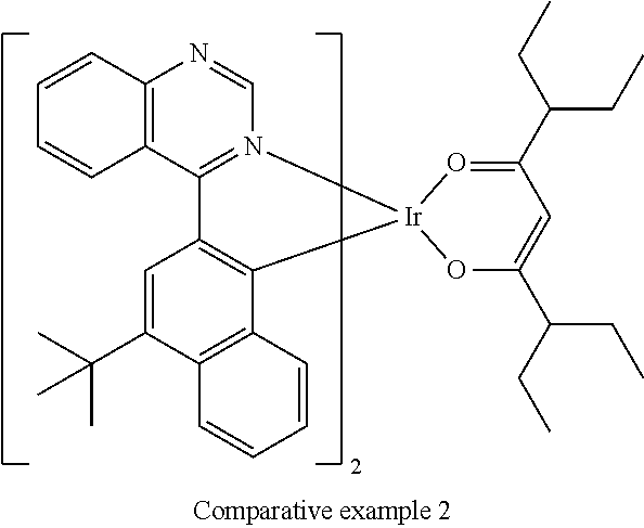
C1=CC2=C(C=C1)C1=N(C=N2)[Ir]2(O=C(C(CC)CC)C=C(C(CC)CC)O2)C2=C1C=C(C(C)(C)C)C1=C2C=CC=C1
